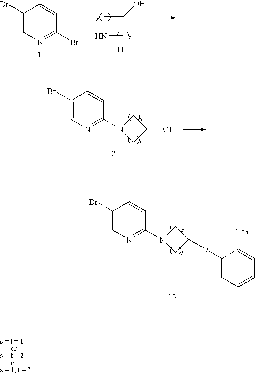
C1NCC1O.C1(Br)=CN=C(Br)C=C1.C1(Br)=CN=C(N2CC(O)C2)C=C1.C1(Br)=CN=C(N2CC(OC3=CC=CC=C3[CF3])C2)C=C1
